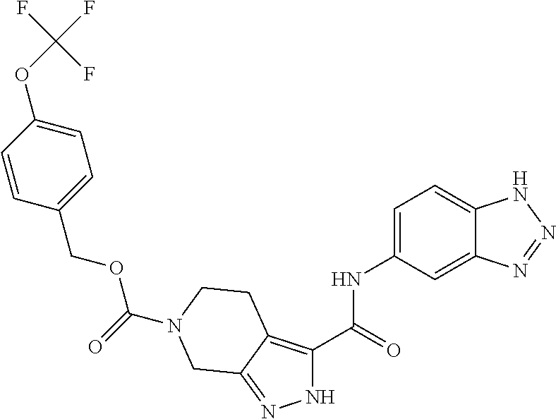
C1=C(OC(F)(F)F)C=CC(COC(=O)N2CCC3=C(C(=O)NC4=CC=C5C(=C4)N=NN5)NN=C3C2)=C1
